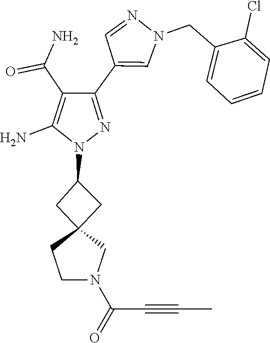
C12(CC(N3N=C(C4=CN(CC5=CC=CC=C5Cl)N=C4)C(C(=O)N)=C3N)C1)CCN(C(=O)C#CC)C2
